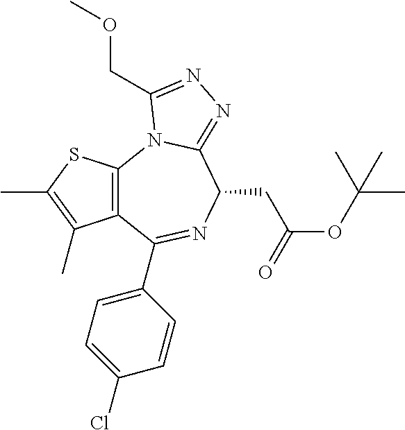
C12=C(C(C3=CC=C(Cl)C=C3)=NC(CC(OC(C)(C)C)=O)C3=NN=C(COC)N13)C(C)=C(C)S2
